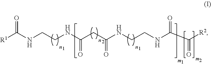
[R1]C(NCCNC(=O)CC(=O)NCCNC(C(=O)[R2])=O)=O
